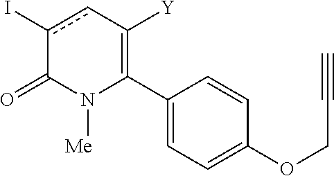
C1(C2=C([Y])cc(I)C(=O)N2[Me])=CC=C(OCC#C)C=C1
